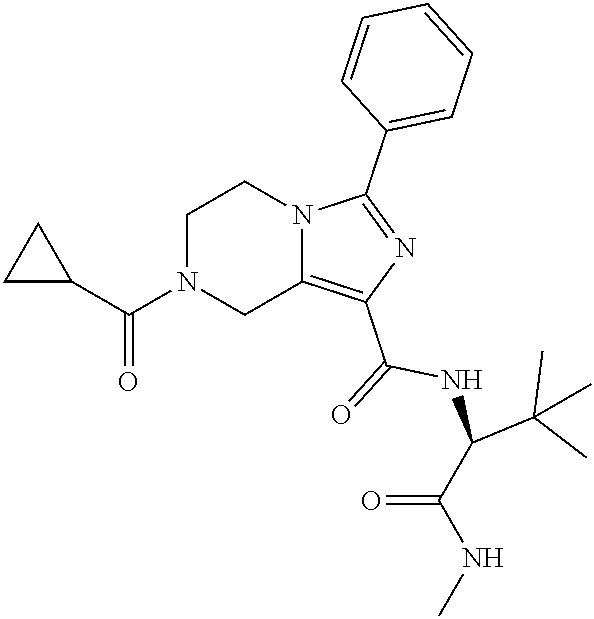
C1N(C(=O)C2CC2)CC2=C(C(=O)NC(C(NC)=O)C(C)(C)C)N=C(C3=CC=CC=C3)N2C1
